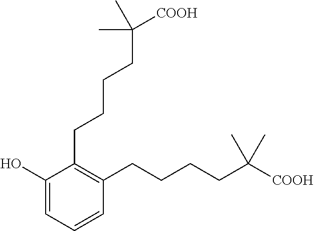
C1(O)=CC=CC(CCCCC([COOH])(C)C)=C1CCCCC(C)([COOH])C
